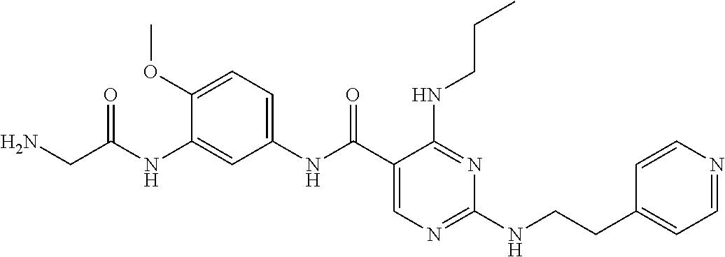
C1(NC(C2=CN=C(NCCC3=CC=NC=C3)N=C2NCCC)=O)=CC=C(OC)C(NC(=O)CN)=C1
